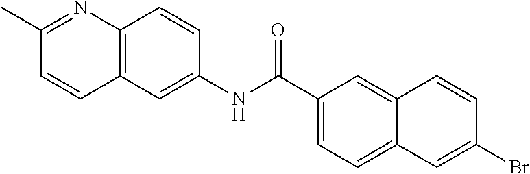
C12=C(C=C(NC(=O)C3=CC=C4C=C(Br)C=CC4=C3)C=C1)C=CC(C)=N2
